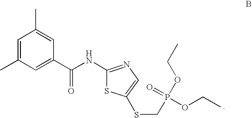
C1(C(NC2=NC=C(SCP(OCC)(=O)OCC)S2)=O)=CC(C)=CC(C)=C1
